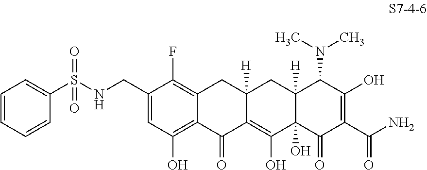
C1(CNS(=O)(=O)C2=CC=CC=C2)=CC(O)=C2C(=C1F)CC1([H])C(=C(O)C3(O)C([H])(C1)C(N(C)C)C(O)=C(C(N)=O)C3=O)C2=O
